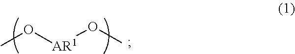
CO[AR1]OC
